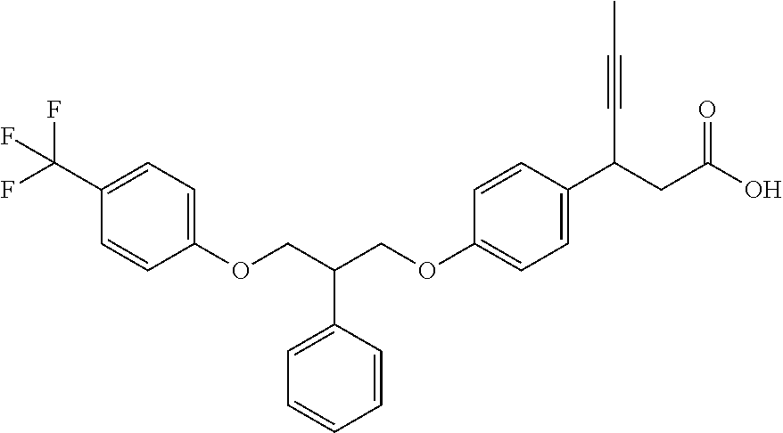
C1(OCC(COC2=CC=C(C(CC(O)=O)C#CC)C=C2)C2=CC=CC=C2)=CC=C(C(F)(F)F)C=C1
